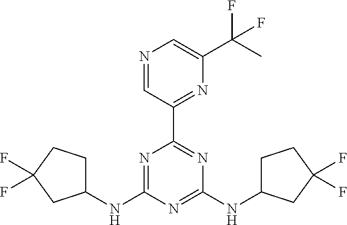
C1(NC2=NC(C3=NC(C(C)(F)F)=CN=C3)=NC(NC3CCC(F)(F)C3)=N2)CCC(F)(F)C1
